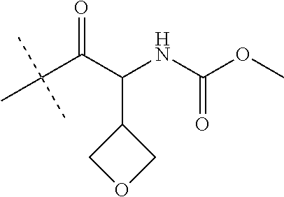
CC(C(=O)C(NC(OC)=O)C1COC1)(C)C
